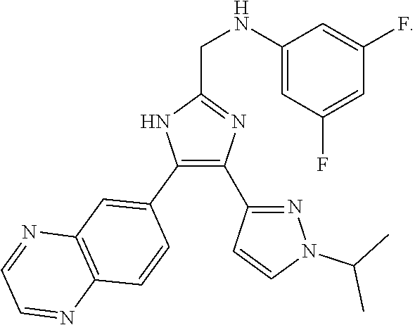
C1(C2=CC3=C(C=C2)N=CC=N3)=C(C2=NN(C(C)C)C=C2)N=C(CNC2=CC(F)=CC(F)=C2)N1
